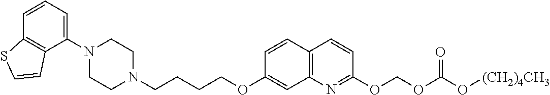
C1N(C2=CC=CC3=C2C=CS3)CCN(CCCCOC2=CC3=C(C=C2)C=CC(OCOC(=O)O[(CH2)4CH3])=N3)C1
